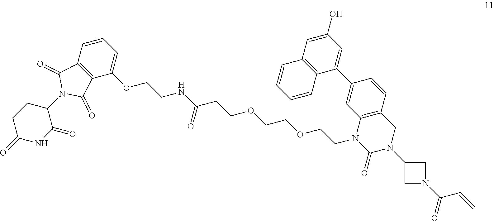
C1(=O)CCC(N2C(=O)C3=C(C2=O)C=CC=C3OCCNC(CCOCCOCCN2C3=C(C=CC(C4=CC(O)=CC5=C4C=CC=C5)=C3)CN(C3CN(C(C=C)=O)C3)C2=O)=O)C(=O)N1
